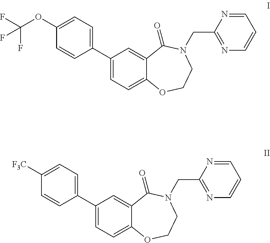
C1(C2=CC=C3C(=C2)C(=O)N(CC2=NC=CC=N2)CCO3)=CC=C(OC(F)(F)F)C=C1.C1(C2=CC=C3C(=C2)C(=O)N(CC2=NC=CC=N2)CCO3)=CC=C([F3C])C=C1
